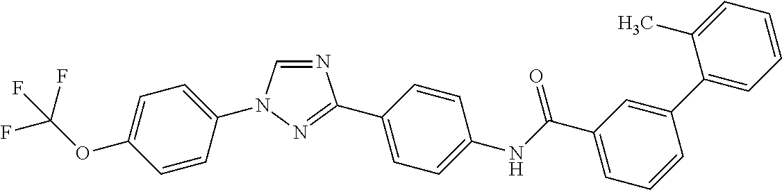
C1=CC(N2C=NC(C3=CC=C(NC(C4=CC=CC(C5=CC=CC=C5C)=C4)=O)C=C3)=N2)=CC=C1OC(F)(F)F
